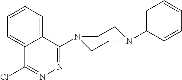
C1=CC(N2CCN(C3=NN=C(Cl)C4=CC=CC=C34)CC2)=CC=C1
